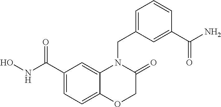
C1C(=O)N(CC2=CC=CC(C(=O)N)=C2)C2=CC(C(NO)=O)=CC=C2O1
